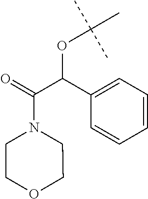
C1=CC=C(C(C(=O)N2CCOCC2)OC(C)(C)C)C=C1
